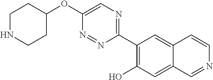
C1(OC2=CN=C(C3=C(O)C=C4C(=C3)C=CN=C4)N=N2)CCNCC1
